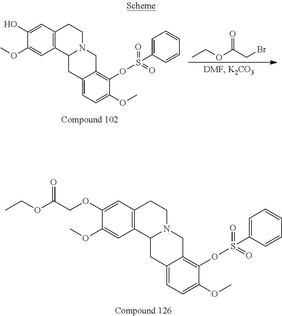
C12=C(C=C(OCC(OCC)=O)C(OC)=C1)CCN1C2CC2=CC=C(OC)C(OS(=O)(=O)C3=CC=CC=C3)=C2C1.C12=C(C=C(O)C(OC)=C1)CCN1C2CC2=CC=C(OC)C(OS(=O)(=O)C3=CC=CC=C3)=C2C1.CCOC(CBr)=O
